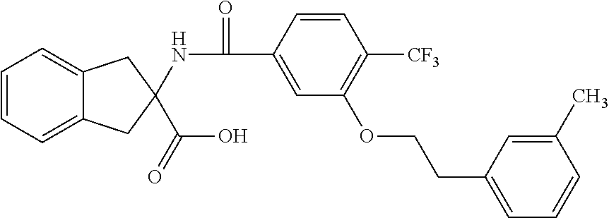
C1=CC=C2C(=C1)CC(C(O)=O)(NC(=O)C1=CC(OCCC3=CC=CC(C)=C3)=C([CF3])C=C1)C2
